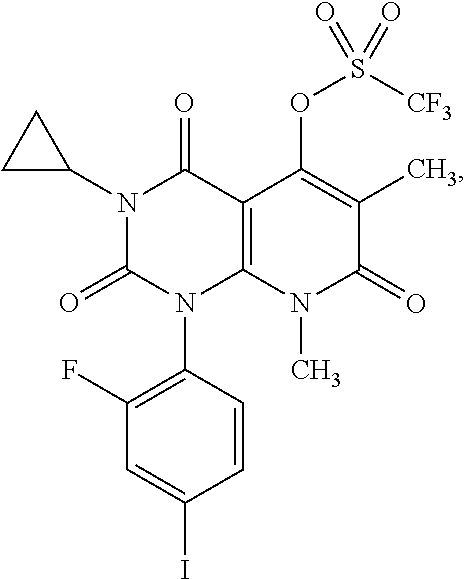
N1(C2CC2)C(=O)N(C2=C(F)C=C(I)C=C2)C2=C(C1=O)C(OS(=O)([CF3])=O)=C(C)C(=O)N2C
